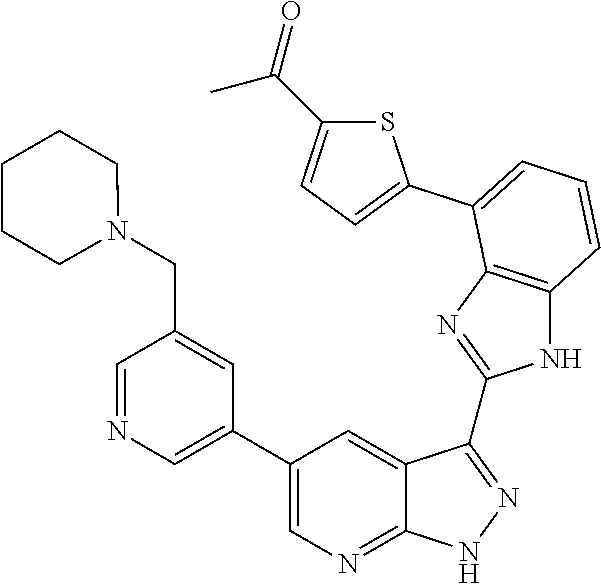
C1=NC=C(C2=CN=C3C(=C2)C(C2=NC4=C(N2)C=CC=C4C2=CC=C(C(=O)C)S2)=NN3)C=C1CN1CCCCC1
